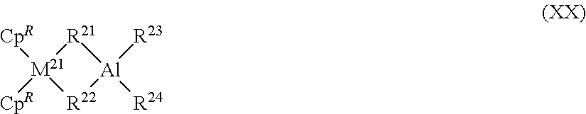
[M21]1([CpR])([CpR])[R22][Al]([R23])([R24])[R21]1
